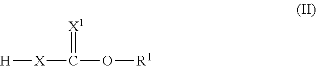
[H][X]C(=[X1])O[R1]
